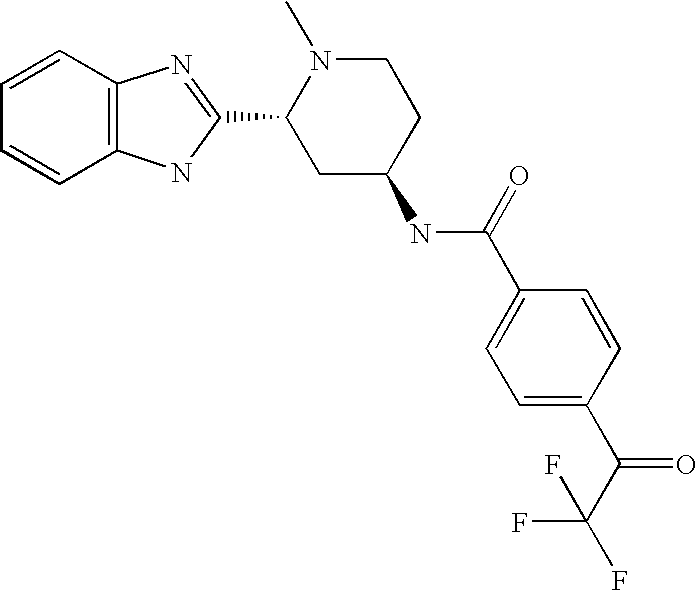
C1=CC2=C(C=C1)NC(C1CC(NC(C3=CC=C(C(C(F)(F)F)=O)C=C3)=O)CCN1C)=N2
